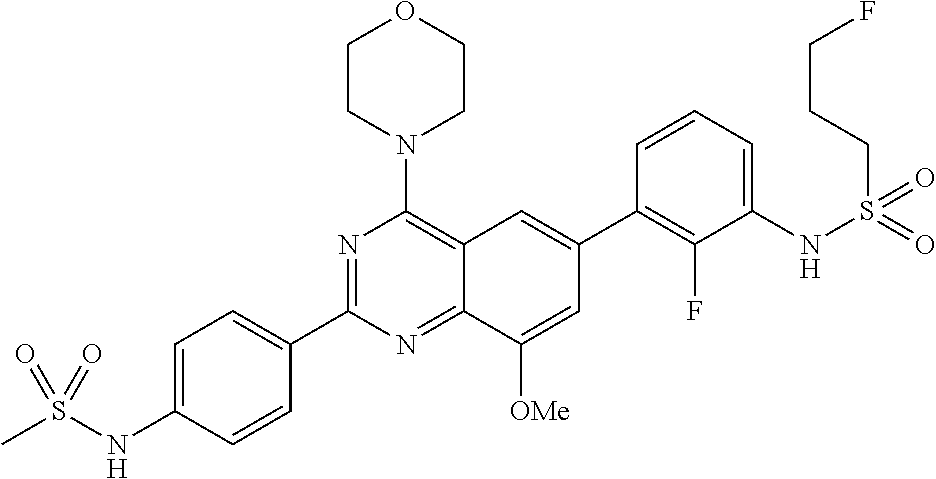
C1=C(NS(C)(=O)=O)C=CC(C2=NC(N3CCOCC3)=C3C(=N2)C([OMe])=CC(C2=C(F)C(NS(=O)(=O)CCCF)=CC=C2)=C3)=C1
